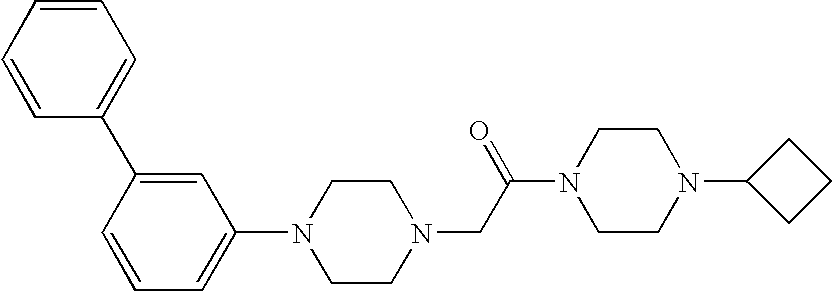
N1(C2=CC=CC(C3=CC=CC=C3)=C2)CCN(CC(N2CCN(C3CCC3)CC2)=O)CC1
